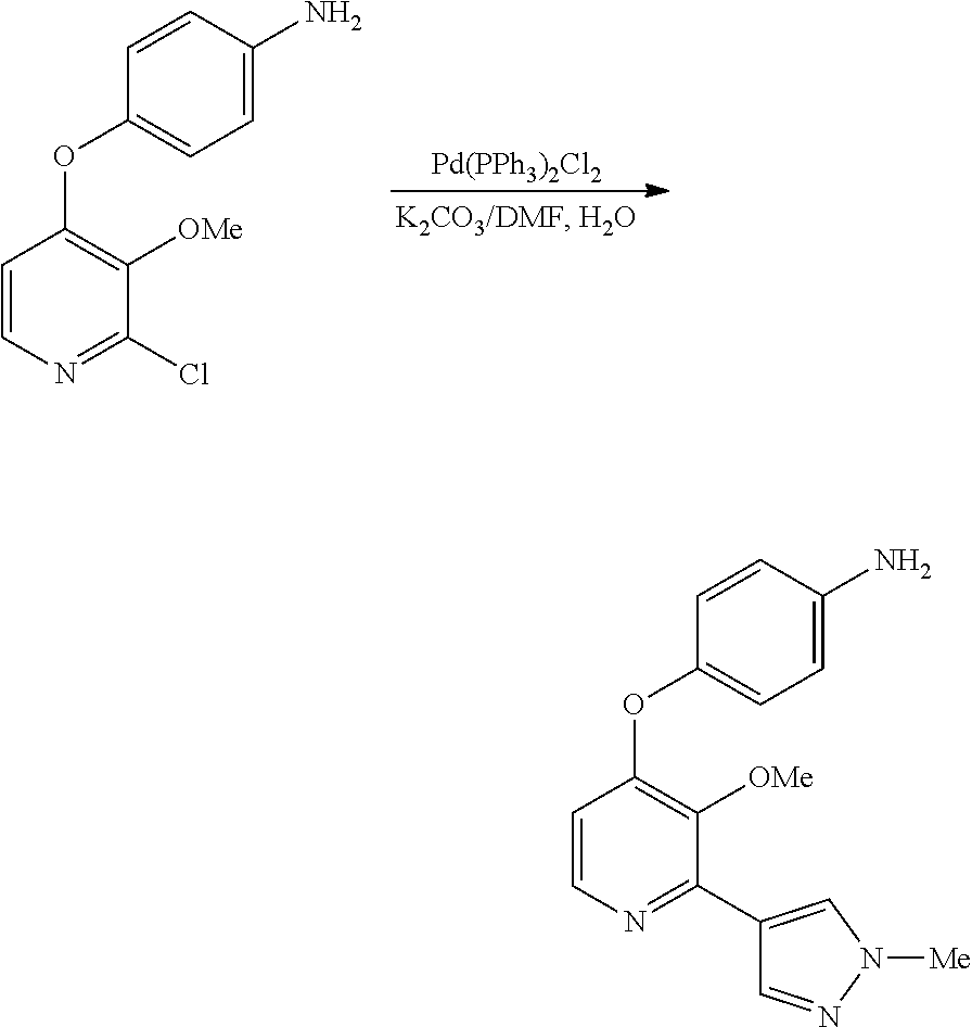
[Pd(PPh3)2Cl2].C1=CN=C(Cl)C([OMe])=C1OC1=CC=C(N)C=C1.C1=CN=C(C2=CN([Me])N=C2)C([OMe])=C1OC1=CC=C(N)C=C1
